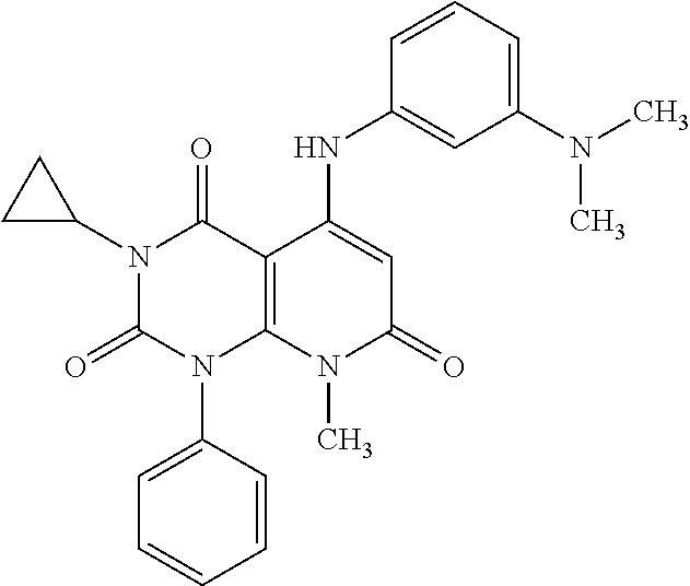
C1=CC(N2C3=C(C(=O)N(C4CC4)C2=O)C(NC2=CC(N(C)C)=CC=C2)=CC(=O)N3C)=CC=C1
